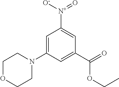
C1=C(N2CCOCC2)C=C(C(=O)OCC)C=C1[N+]([O-])=O
